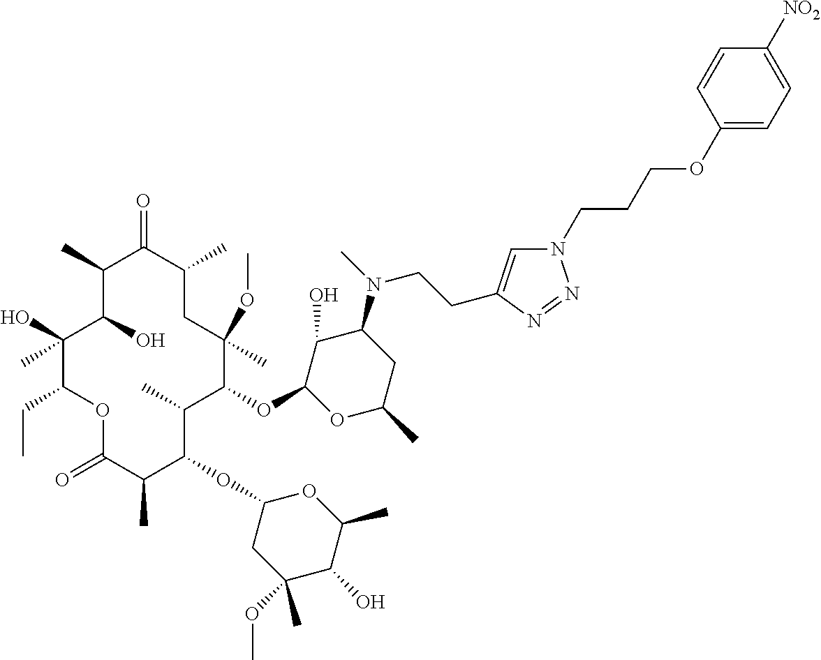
O(C1C(C)C(OC2CC(OC)(C)C(O)C(C)O2)C(C)C(=O)OC(CC)C(O)(C)C(O)C(C)C(=O)C(C)CC1(OC)C)C1C(O)C(N(C)CCC2=CN(CCCOC3=CC=C([NO2])C=C3)N=N2)CC(C)O1
